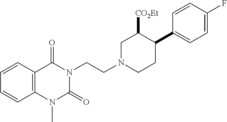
C12=C(C(=O)N(CCN3CCC(C4=CC=C(F)C=C4)C([CO2Et])C3)C(=O)N1C)C=CC=C2
